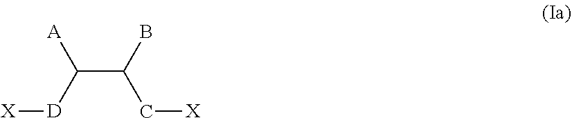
C(C(B)C[X])([A])[D][X]
